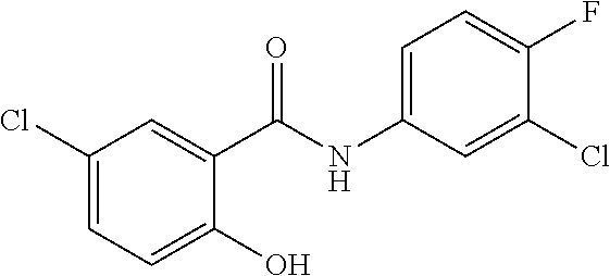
C1(Cl)=CC=C(O)C(C(NC2=CC=C(F)C(Cl)=C2)=O)=C1
